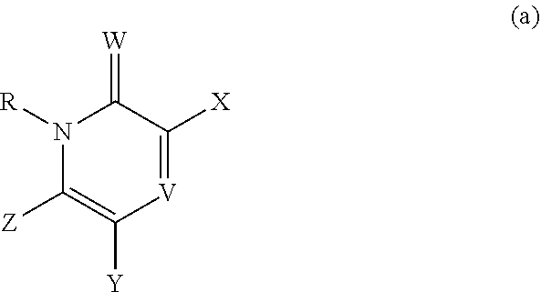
C1([Z])=C([Y])[V]=C([X])C(=[W])N1[R]
